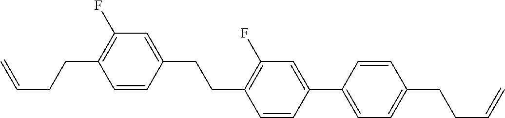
C1=CC(CCC2=C(F)C=C(C3=CC=C(CCC=C)C=C3)C=C2)=CC(F)=C1CCC=C
